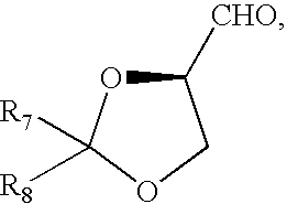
C1([CHO])OC([R7])([R8])OC1
